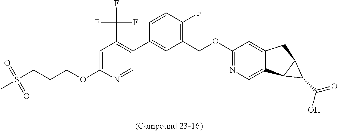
C1=NC(OCCCS(C)(=O)=O)=CC(C(F)(F)F)=C1C1=CC(COC2=NC=C3C(=C2)CC2C3C2C(O)=O)=C(F)C=C1
